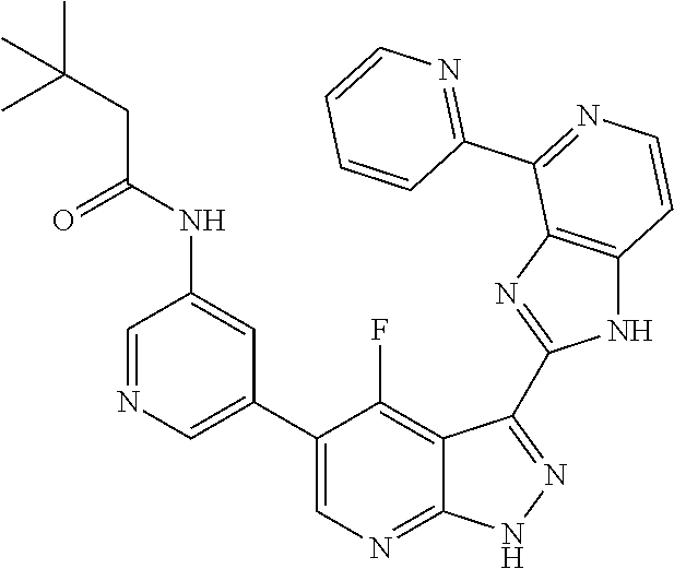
C1=NC=C(C2=CN=C3C(=C2F)C(C2=NC4=C(N2)C=CN=C4C2=NC=CC=C2)=N[N H]3)C=C1NC(CC(C)(C)C)=O
